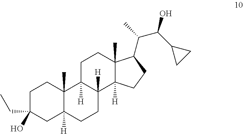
C1C(CC)(O)CC2([H])C(C)(C1)C1([H])C([H])(CC2)C2([H])C(C)(CC1)C(C(C)C(C1CC1)O)CC2
